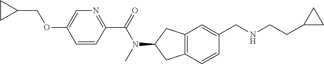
C1=CC(C(=O)N(C)C2CC3=C(C2)C=C(CNCCC2CC2)C=C3)=NC=C1OCC1CC1
